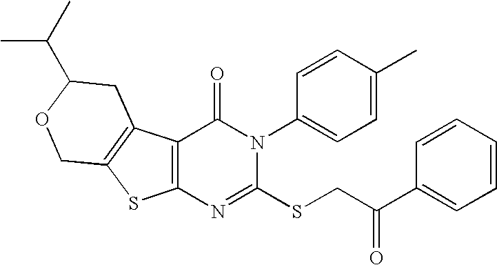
C12=C(N=C(SCC(C3=CC=CC=C3)=O)N(C3=CC=C(C)C=C3)C1=O)SC1=C2CC(C(C)C)OC1
